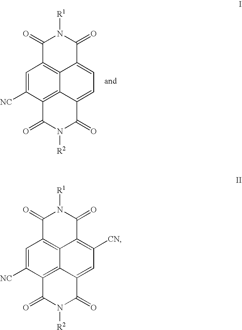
C1=C([NC])C2=C3C4=C1C(=O)N([R1])C(=O)C4=CC=C3C(=O)N([R2])C2=O.C1=C([NC])C2=C3C4=C1C(=O)N([R1])C(=O)C4=C([CN])C=C3C(=O)N([R2])C2=O
